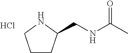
C1CC(CNC(C)=O)NC1.Cl
